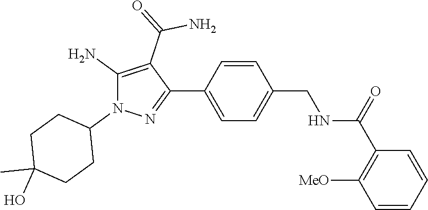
C1([MeO])=C(C(NCC2=CC=C(C3=NN(C4CCC(C)(O)CC4)C(N)=C3C(=O)N)C=C2)=O)C=CC=C1
